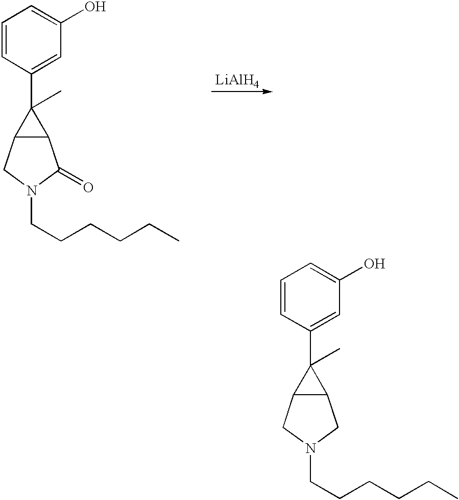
C1=CC(C2(C)C3C2CN(CCCCCC)C3)=CC(O)=C1.[LiAlH4].C1=CC(C2(C)C3C2C(=O)N(CCCCCC)C3)=CC(O)=C1
